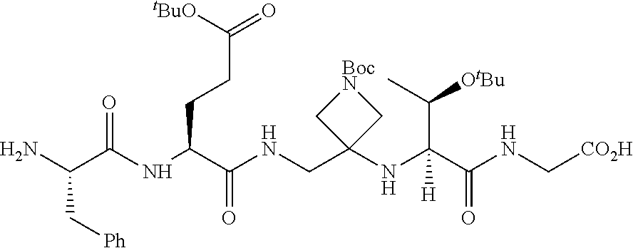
NC(C(NC(C(NCC1(NC(C(NC[CO2H])=O)(C([OtBu])C)[H])C[BocN]C1)=O)CCC(=O)[tBuO])=O)C[Ph]
